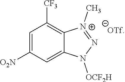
C1=C([O2N])C=C2C(=C1[CF3])[N+](C)=NN2[OCF2H].[OTf]
